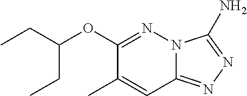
C12=NN=C(N)N1N=C(OC(CC)CC)C(C)=C2
